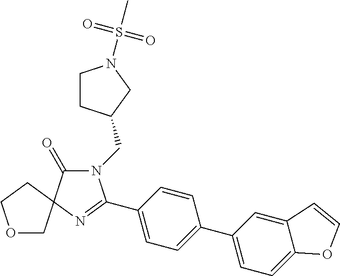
N1(CC2CCN(S(C)(=O)=O)C2)C(=O)C2(N=C1C1=CC=C(C3=CC=C4C(=C3)C=CO4)C=C1)CCOC2
